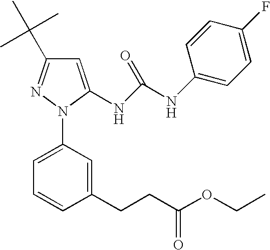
CC(C)(C)C1=NN(C2=CC=CC(CCC(OCC)=O)=C2)C(NC(NC2=CC=C(F)C=C2)=O)=C1
